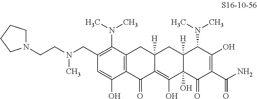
C1(CN(CCN2CCCC2)C)=C(N(C)C)C2=C(C(O)=C1)C(=O)C1=C(O)C3(O)C([H])(CC1([H])C2)C(N(C)C)C(O)=C(C(N)=O)C3=O
